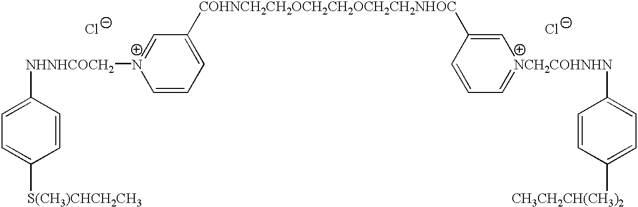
[Cl-].[Cl-].[NHNHCOCH2]([N+]1=CC([COHNCH2CH2OCH2CH2OCH2CH2NHOC]C2=C[NCH2COHNHN](C3=CC=C([CH3CH2CH(CH3)2])C=C3)=CC=C2)=CC=C1)C1=CC=C([S(CH3)CHCH2CH3])C=C1
